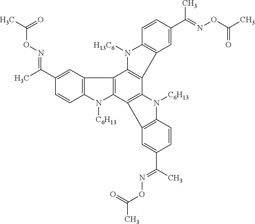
C1=CC2=C(C=C1C(=NOC(=O)C)C)C1=C(N2[H13C6])C2=C(C3=C1N([C6H13])C1=C3C=C(C(C)=NOC(=O)C)C=C1)N([C6H13])C1=C2C=C(C(C)=NOC(C)=O)C=C1
